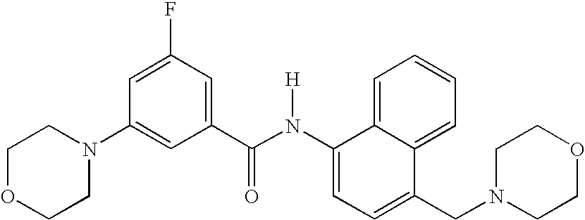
C1=C2C(=CC=C1)C(CN1CCOCC1)=CC=C2N(C(C1=CC(F)=CC(N2CCOCC2)=C1)=O)[H]
